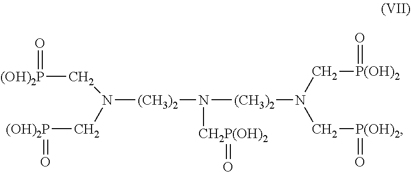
[(OH)2P](CN([(CH3)2]N([CH2P(OH)2]=O)[(CH3)2]N(C[P(OH)2]=O)C[P(OH)2]=O)C[(OH)2P]=O)=O
